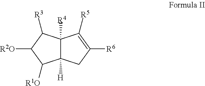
C12([R4])C([H])(CC([R6])=C1[R5])C([R1O])C([R2O])C2[R3]
